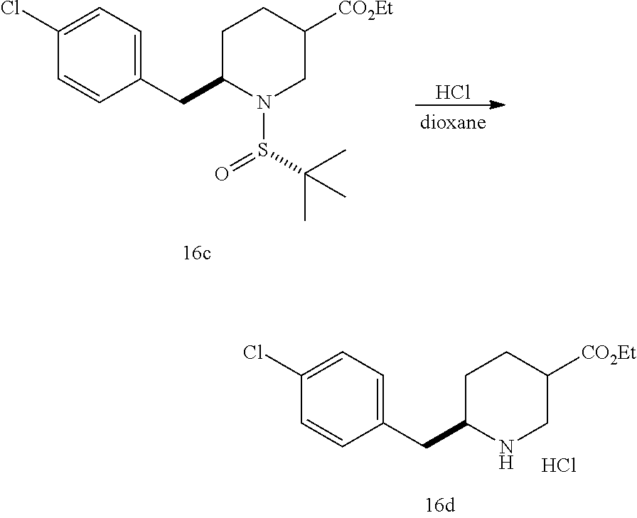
C1(CC2N(S(=O)C(C)(C)C)CC([CO2Et])CC2)=CC=C(Cl)C=C1.Cl.C1(CC2NCC([CO2Et])CC2)=CC=C(Cl)C=C1.Cl
